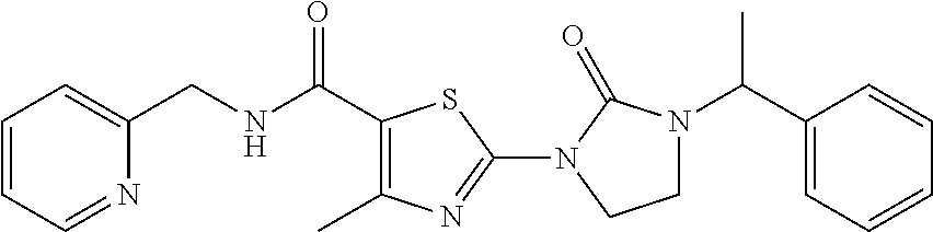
C1(CNC(C2=C(C)N=C(N3C(=O)N(C(C4=CC=CC=C4)C)CC3)S2)=O)=CC=CC=N1
